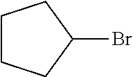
C1CCC(Br)C1
